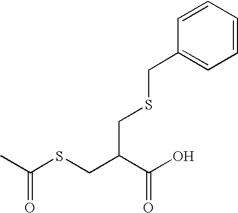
CC(SCC(C(O)=O)CSCC1=CC=CC=C1)=O
